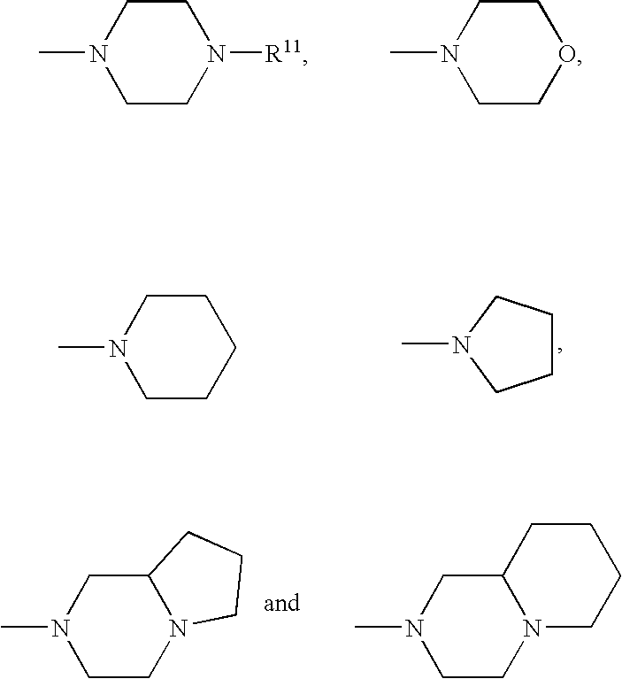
C1CN([R11])CCN1C.C1COCCN1C.C1CCCCN1C.C1CCN(C)C1.C1CN2C(CN1C)CCC2.C1CN2C(CN1C)CCCC2
